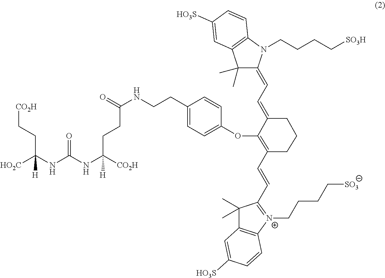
C1(C)(C)C(=CC=C2C(OC3=CC=C(CCNC(CCC(NC(NC(CC[CO2H])([HO2C])[H])=O)([CO2H])[H])=O)C=C3)=C(C=CC3=[N+](CCCC[SO3])C4=C(C3(C)C)C=C([HO3S])C=C4)CCC2)N(CCCC[SO3H])C2=C1C=C([HO3S])C=C2
